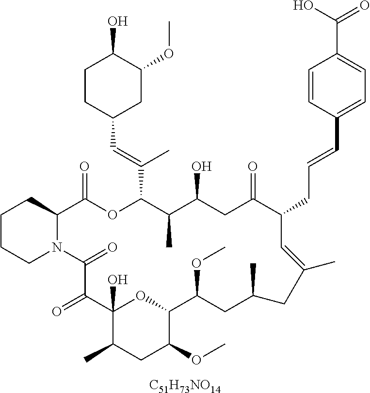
C1CCN2C(C1)C(=O)OC(C(=CC1CC(OC)C(O)CC1)C)C(C)C(O)CC(=O)C(CC=CC1=CC=C(C(O)=O)C=C1)C=C(C)CC(C)CC(OC)C1OC(O)(C(=O)C2=O)C(C)CC1OC.[C51H73NO14]
